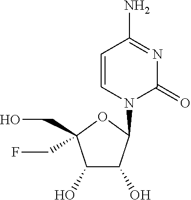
C1=CN(C2C(O)C(O)C(CO)(CF)O2)C(=O)N=C1N
